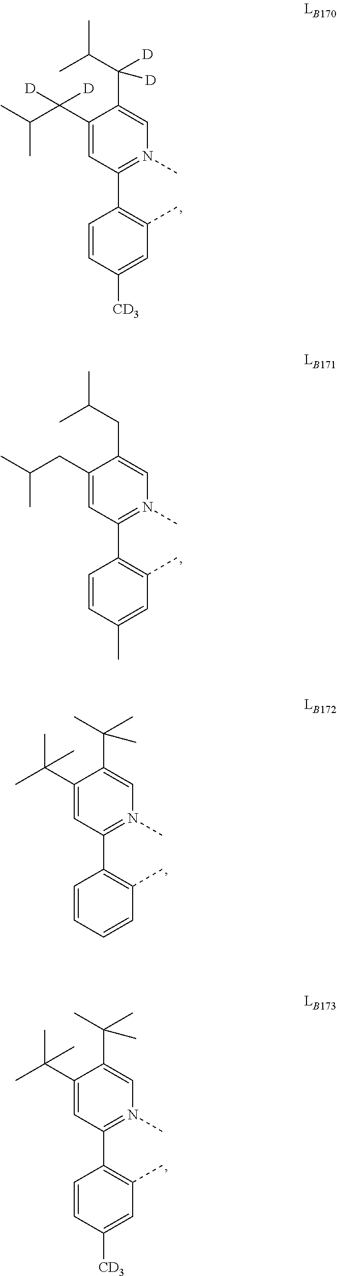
C1(C(C(C)C)([D])[D])=CN(C)=C(C2=C(C)C=C([CD3])C=C2)C=C1C(C(C)C)([D])[D].C1(CC(C)C)=CN(C)=C(C2=C(C)C=C(C)C=C2)C=C1CC(C)C.C1(C(C)(C)C)=CN(C)=C(C2=C(C)C=CC=C2)C=C1C(C)(C)C.C1(C(C)(C)C)=CN(C)=C(C2=C(C)C=C([CD3])C=C2)C=C1C(C)(C)C
